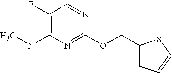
C1(F)=C(NC)N=C(OCC2=CC=CS2)N=C1
